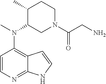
C12=C(N(C)C3CN(C(=O)CN)CCC3C)C=CN=C1NC=C2
